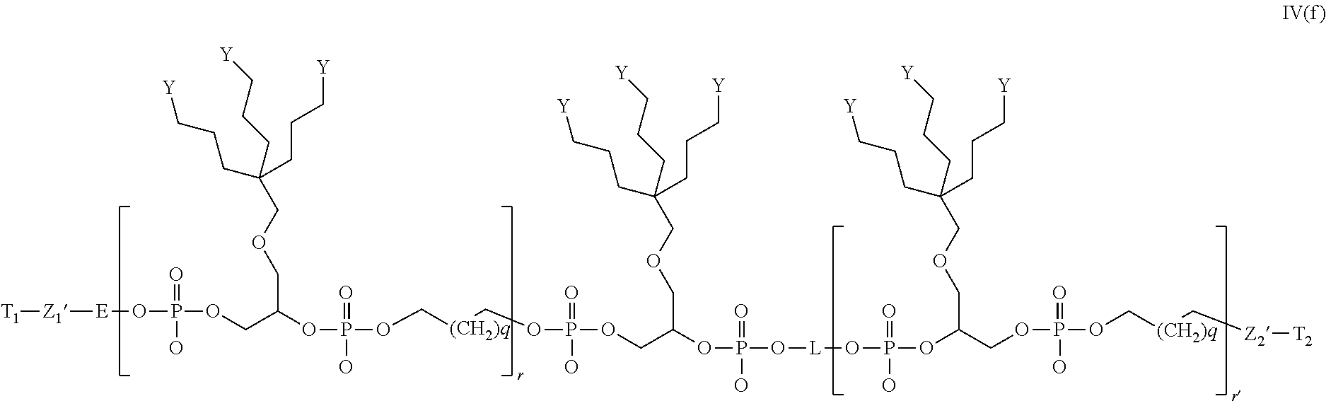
C([(CH2)q]COP(=O)(O)OCC(OP(=O)(O)O[L]OP(=O)(O)OC(COP(=O)(O)OC[(CH2)q]C[Z2][T2])COCC(CCC[Y])(CCC[Y])CCC[Y])COCC(CCC[Y])(CCC[Y])CCC[Y])OP(OC(COP(O[E][Z1][T1])(=O)O)COCC(CCC[Y])(CCC[Y])CCC[Y])(=O)O
